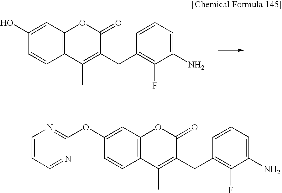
C1(O)=CC2=C(C=C1)C(C)=C(CC1=C(F)C(N)=CC=C1)C(=O)O2.C1=CC=NC(OC2=CC3=C(C=C2)C(C)=C(CC2=C(F)C(N)=CC=C2)C(=O)O3)=N1
